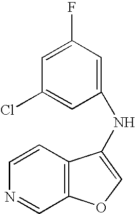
C1=CC2=C(C=N1)OC=C2NC1=CC(F)=CC(Cl)=C1
